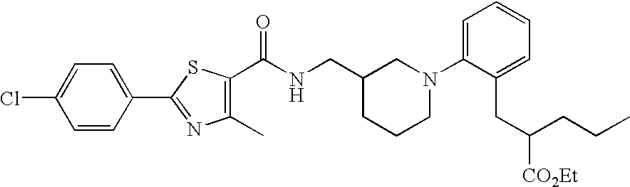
C1(CNC(=O)C2=C(C)N=C(C3=CC=C(Cl)C=C3)S2)CCCN(C2=CC=CC=C2CC([CO2Et])CCC)C1
